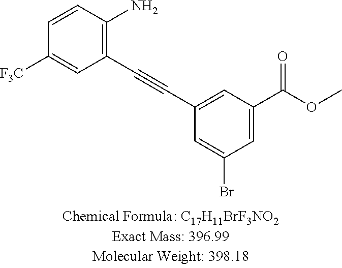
C1(C#CC2=CC(C(OC)=O)=CC(Br)=C2)=C(N)C=CC([F3C])=C1
